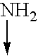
N->C
